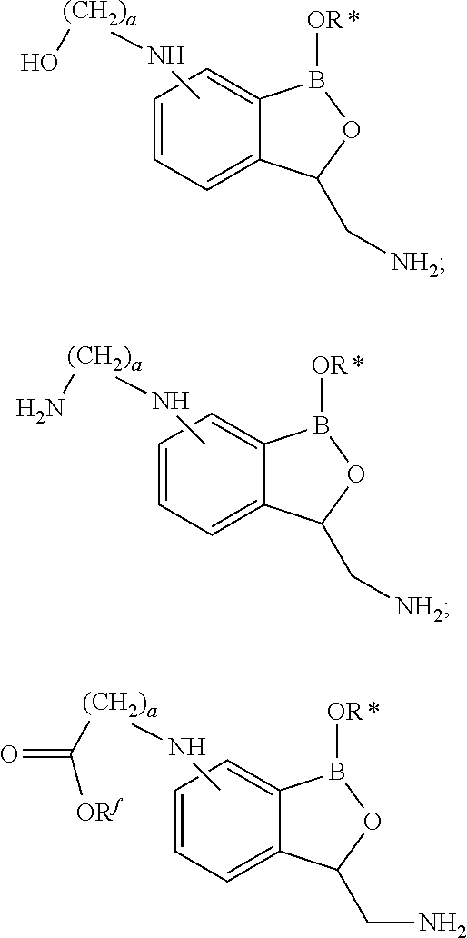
C1=CC=C2C(=C1)B([OR])OC2C[NH2].N(C)[(CH2)a]O.C1=CC=C2C(=C1)B([OR])OC2C[NH2].N(C)[(CH2)a]N.C1=CC=C2C(=C1)B([OR])OC2CN.N(C)[(CH2)a]C(=O)[ORf]
